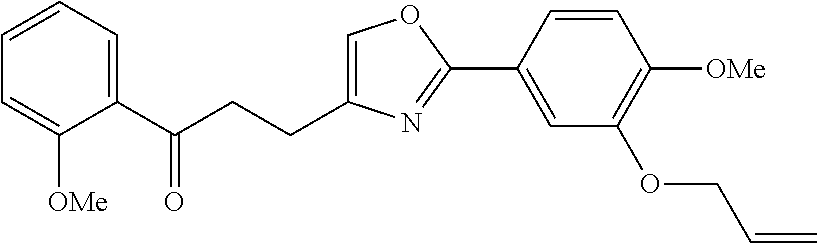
C1=C(CCC(C2=CC=CC=C2[OMe])=O)N=C(C2=CC(OCC=C)=C([OMe])C=C2)O1
